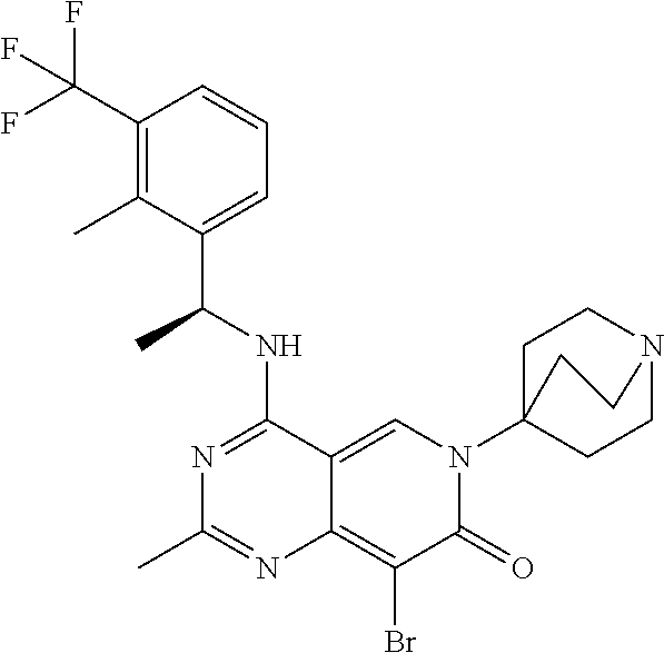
C12=CN(C34CCN(CC3)CC4)C(=O)C(Br)=C1N=C(C)N=C2NC(C1=CC=CC(C(F)(F)F)=C1C)C
